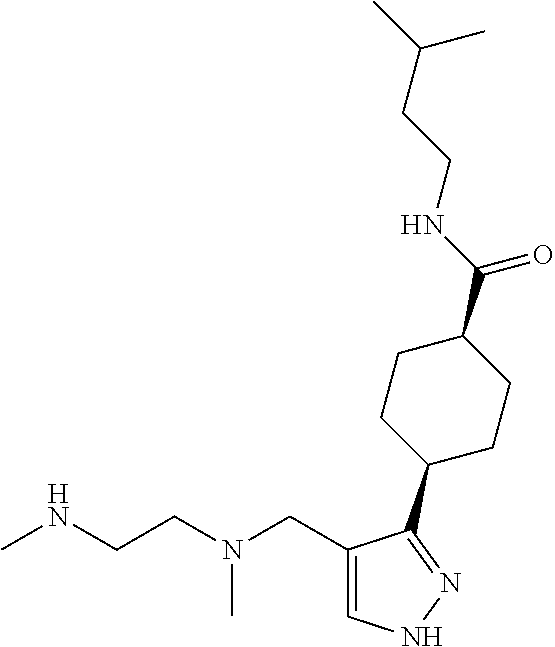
CNCCN(CC1=CNN=C1C1CCC(C(NCCC(C)C)=O)CC1)C
